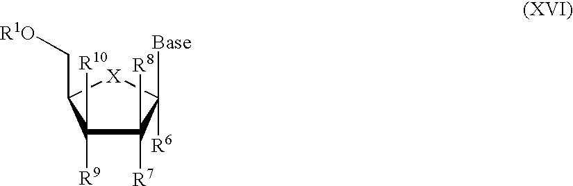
C1([R9])([R10])C(C[R1O])[X]C([Base])([R6])C1([R8])[R7]
